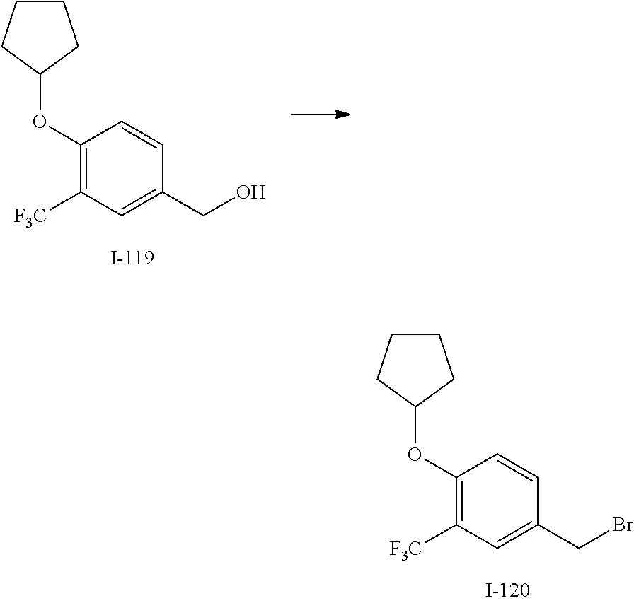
C1(OC2CCCC2)=C([F3C])C=C(CBr)C=C1.C1(OC2CCCC2)=C([F3C])C=C(CO)C=C1
